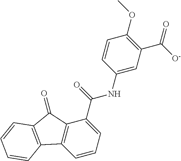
C1=CC=C(C(=O)NC2=CC(C([O-])=O)=C(OC)C=C2)C2=C1C1=C(C2=O)C=CC=C1
